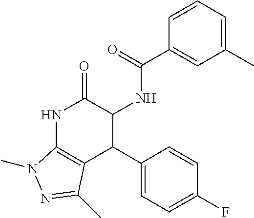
N1C2=C(C(C3=CC=C(F)C=C3)C(NC(=O)C3=CC(C)=CC=C3)C1=O)C(C)=NN2C
